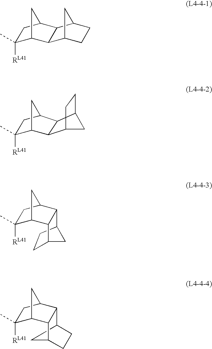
C12CCC(C3C4C([RL41])(C)CC(C13)C4)C2.C12CC(C3C4C([RL41])(C)CC(C13)C4)CC2.C1([RL41])(C)C2CC(C1)C1C2C2CCC1C2.C1([RL41])(C)C2CC(C1)C1C2C2CCC1C2
